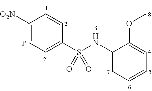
C1([O2N])=CC=C(S(NC2=CC=CC=C2OC)(=O)=O)C=C1
